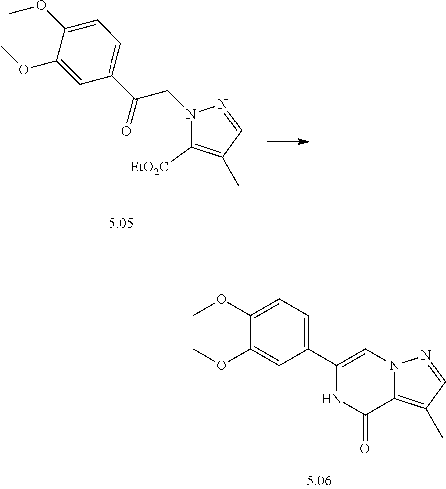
C1(OC)=CC=C(C2=CN3C(=C(C)C=N3)C(=O)N2)C=C1OC.C1(OC)=CC=C(C(CN2C([EtO2C])=C(C)C=N2)=O)C=C1OC
